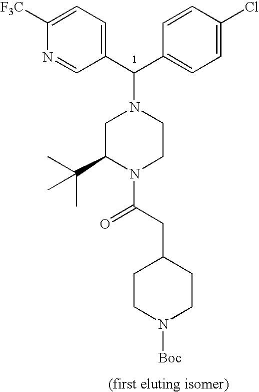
C1(C(C2=CC=C(Cl)C=C2)N2CC(C(C)(C)C)N(C(CC3CCN([Boc])CC3)=O)CC2)=CC=C([F3C])N=C1
